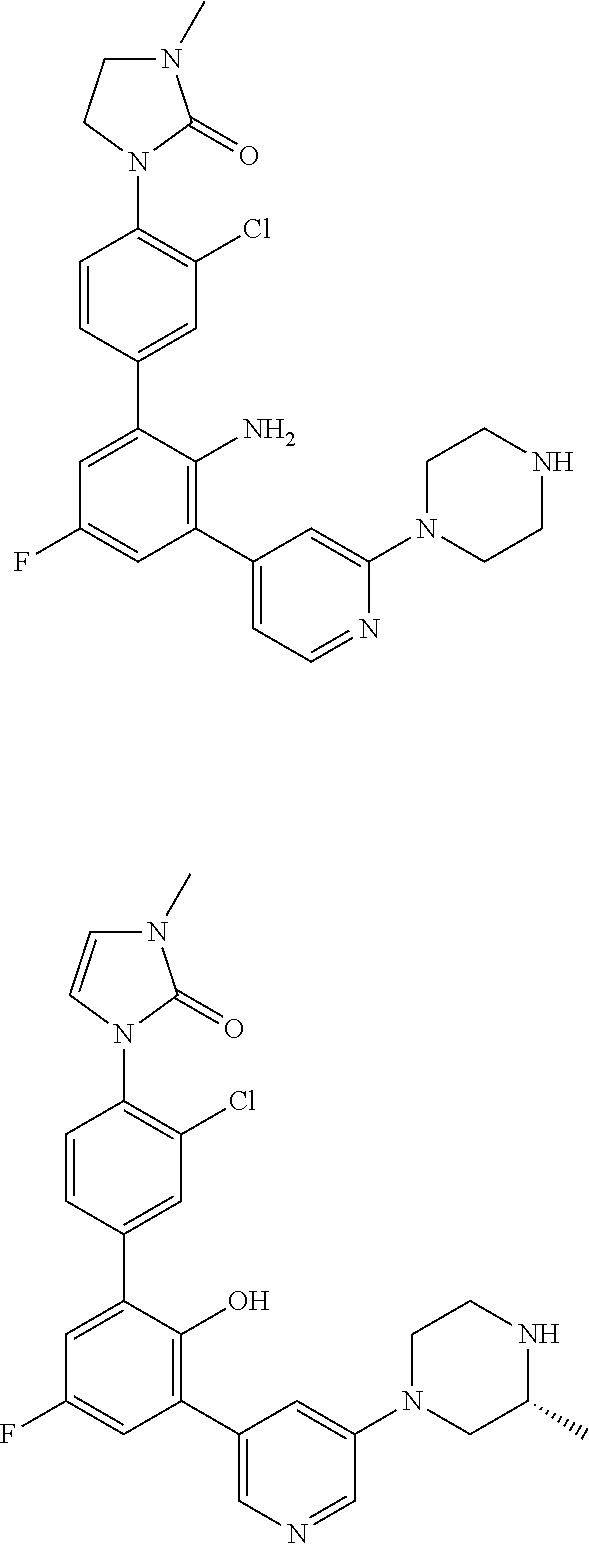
C1=CC(C2=CC(F)=CC(C3=CC=NC(N4CCNCC4)=C3)=C2N)=CC(Cl)=C1N1C(=O)N(C)CC1.C1=CC(C2=CC(F)=CC(C3=CN=CC(N4CCNC(C)C4)=C3)=C2O)=CC(Cl)=C1N1C(=O)N(C)C=C1
